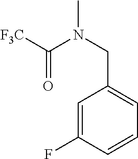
C(C1=CC=CC(F)=C1)N(C)C([F3C])=O
